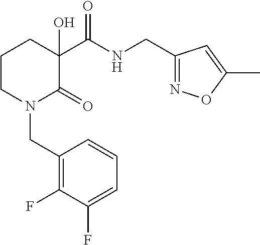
C1CN(CC2=C(F)C(F)=CC=C2)C(=O)C(O)(C(NCC2=NOC(C)=C2)=O)C1
